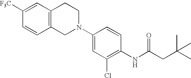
C1(N2CCC3=C(C2)C=CC([F3C])=C3)=CC(Cl)=C(NC(CC(C)(C)C)=O)C=C1
